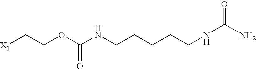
[X1]CCOC(NCCCCCNC(=O)N)=O
